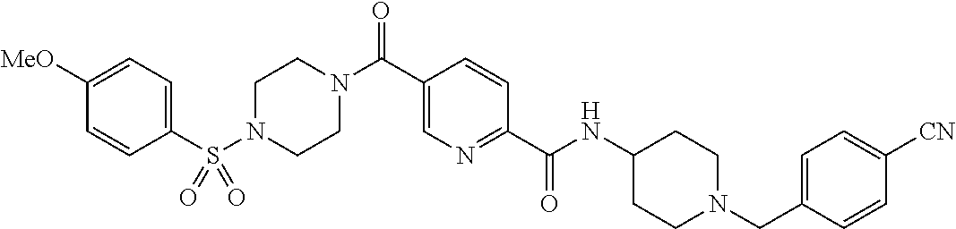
C1=CC(S(N2CCN(C(C3=CN=C(C(NC4CCN(CC5=CC=C([CN])C=C5)CC4)=O)C=C3)=O)CC2)(=O)=O)=CC=C1[MeO]
